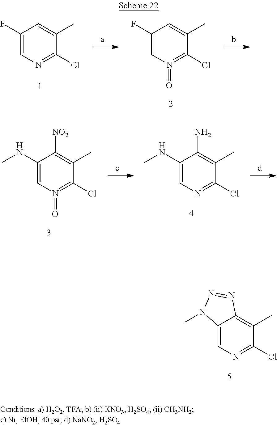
C12=CN=C(Cl)C(C)=C1N=NN2C.C1(F)=CN=C(Cl)C(C)=C1.C1(F)=CN(=O)=C(Cl)C(C)=C1.C1(NC)=CN(=O)=C(Cl)C(C)=C1[NO2].C1(NC)=CN=C(Cl)C(C)=C1N
